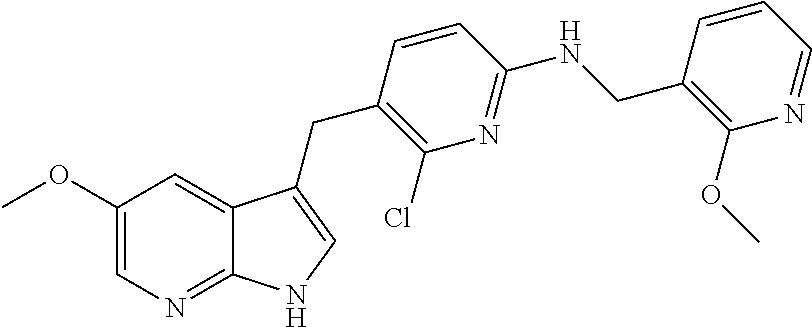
C1(OC)=CN=C2C(=C1)C(CC1=C(Cl)N=C(NCC3=C(OC)N=CC=C3)C=C1)=CN2
